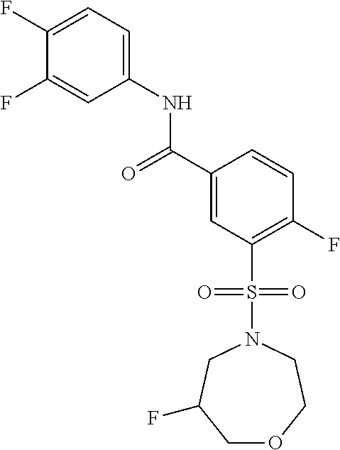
C1(F)=CC=C(NC(C2=CC(S(N3CC(F)COCC3)(=O)=O)=C(F)C=C2)=O)C=C1F
